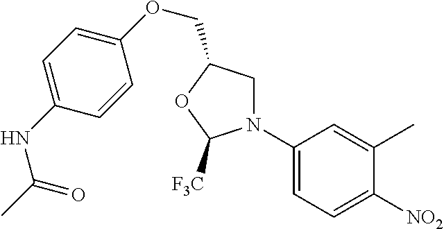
C1(OCC2CN(C3=CC=C([NO2])C(C)=C3)C([F3C])O2)=CC=C(NC(=O)C)C=C1
